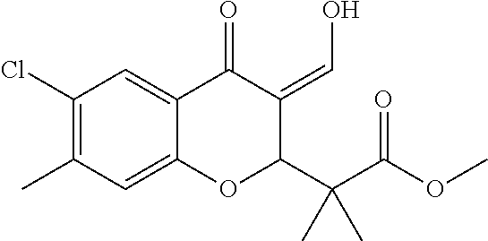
C1(Cl)=C(C)C=C2C(=C1)C(=O)C(=CO)C(C(C(OC)=O)(C)C)O2
